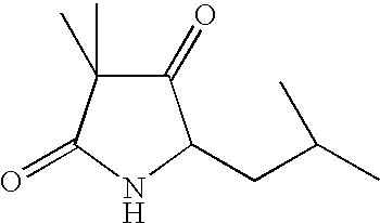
C1(=O)C(C)(C)C(=O)NC1CC(C)C
